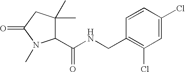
C1=CC(Cl)=CC(Cl)=C1CNC(C1C(C)(C)CC(=O)N1C)=O
